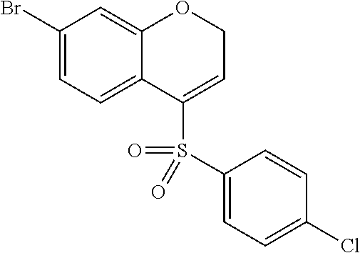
C1(Br)=CC=C2C(=C1)OCC=C2S(=O)(C1=CC=C(Cl)C=C1)=O
